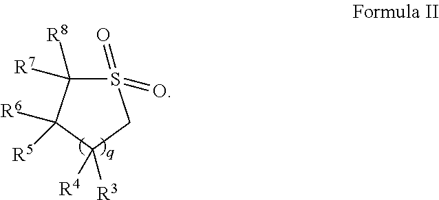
S1(=O)(=O)C([R8])([R7])C([R5])([R6])C([R3])([R4])C1
